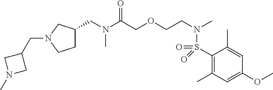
C1(S(=O)(=O)N(CCOCC(N(CC2CCN(CC3CN(C)C3)C2)C)=O)C)=C(C)C=C(OC)C=C1C
